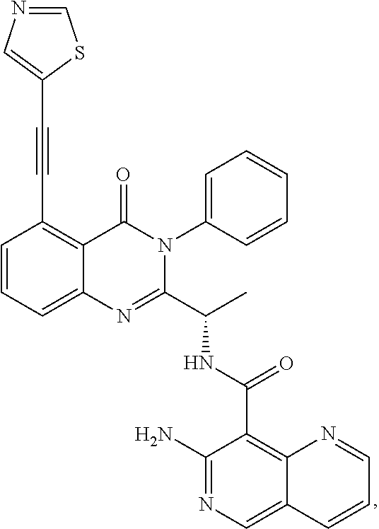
C1=CC=C2C(=C1C#CC1=CN=CS1)C(=O)N(C1=CC=CC=C1)C(C(C)NC(C1=C3C(=CN=C1N)C=CC=N3)=O)=N2
